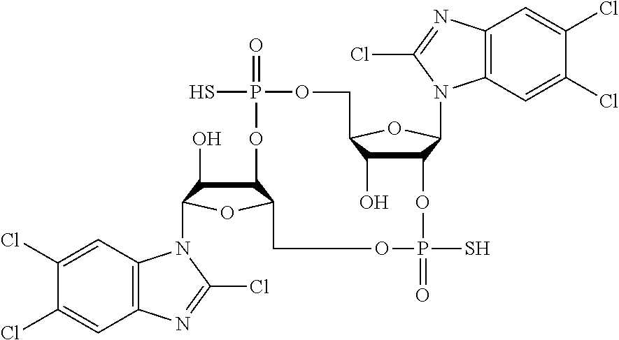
C12C(O)C(N3C4=C(C=C(Cl)C(Cl)=C4)N=C3Cl)OC1COP(=O)(S)OC1C(O)C(OC1N1C3=C(C=C(Cl)C(Cl)=C3)N=C1Cl)COP(=O)(S)O2
